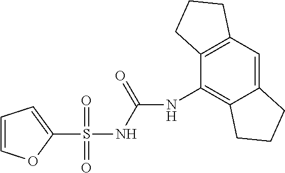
C1(S(NC(=O)NC2=C3C(=CC4=C2CCC4)CCC3)(=O)=O)=CC=CO1
